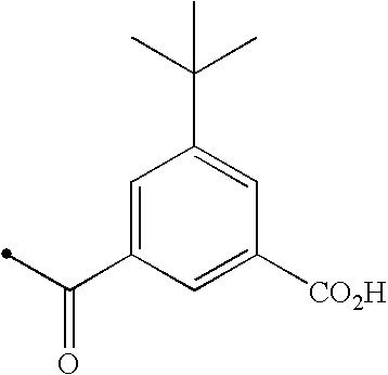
C1([CO2H])=CC(C(=O)C)=CC(C(C)(C)C)=C1
